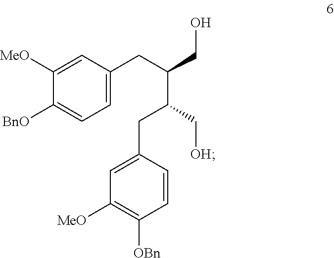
C1=C(CC(C(CC2=CC([MeO])=C([OBn])C=C2)C[OH])CO)C=C([MeO])C([BnO])=C1
